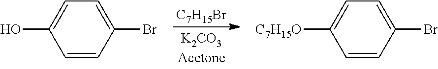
C1=C([C7H15O])C=CC(Br)=C1.C1=C(O)C=CC(Br)=C1.[C7H15Br]
